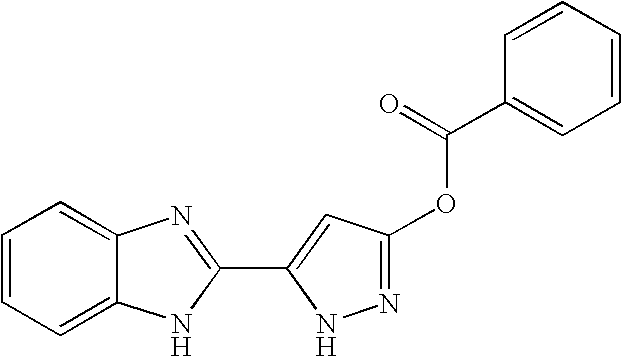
C1=CC=C2C(=C1)N=C(C1=CC(OC(C3=CC=CC=C3)=O)=NN1)N2
